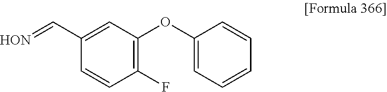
[HON]=CC1=CC(OC2=CC=CC=C2)=C(F)C=C1
